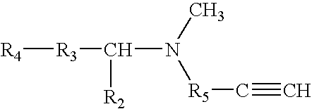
[R4][R3]C(N(C)[R5]C#C)[R2]
